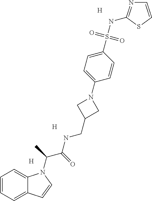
[H].[H].[H].C1=CC=C2C(=C1)N(C(C(NCC1CN(C3=CC=C(S(NC4=NC=CS4)(=O)=O)C=C3)C1)=O)C)C=C2
